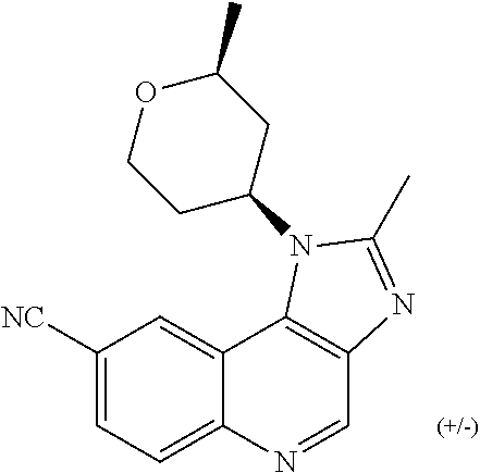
C1=NC2=CC=C([NC])C=C2C2=C1N=C(C)N2C1CC(C)OCC1
